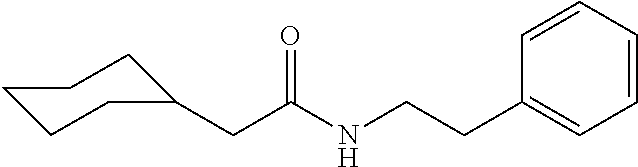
C1CCC(CC(NCCC2=CC=CC=C2)=O)CC1
